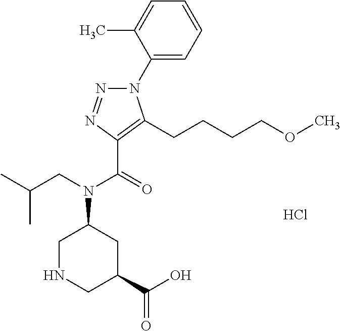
C1(N2N=NC(C(=O)N(CC(C)C)C3CNCC(C(O)=O)C3)=C2CCCCOC)=CC=CC=C1C.Cl
